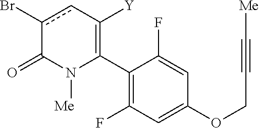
C1(C2=C([Y])cc(Br)C(=O)N2[Me])=C(F)C=C(OCC#C[Me])C=C1F
